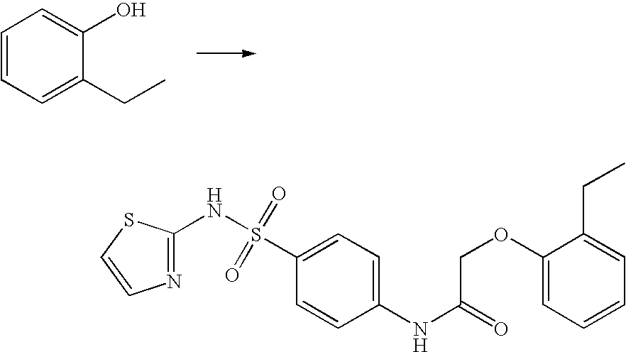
C1=CC=C(CC)C(O)=C1.N1=C(NS(=O)(=O)C2=CC=C(NC(=O)COC3=CC=CC=C3CC)C=C2)SC=C1
